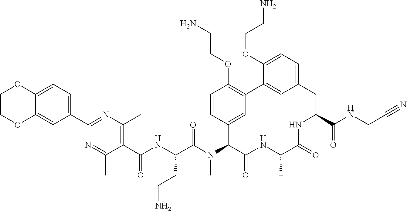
C1(C(NC(C(N(C2C(=O)NC(C)C(=O)NC(C(NCC#N)=O)CC3=CC=C(OCCN)C(=C3)C3=C(OCCN)C=CC2=C3)C)=O)CCN)=O)=C(C)N=C(C2=CC=C3C(=C2)OCCO3)N=C1C
